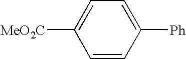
C1=CC([Ph])=CC=C1[MeO2C]
